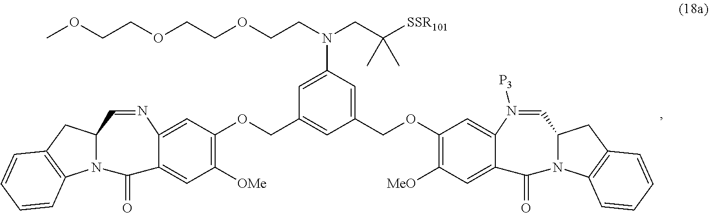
C1(OCC2=CC(N(CC([SSR101])(C)C)CCOCCOCCOC)=CC(COC3=C([OMe])C=C4C(=C3)N=CC3N(C4=O)C4=C(C3)C=CC=C4)=C2)=C([MeO])C=C2C(=C1)N([P3])=CC1N(C2=O)C2=C(C1)C=CC=C2
